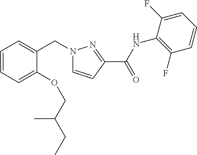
C1=CC=C(OCC(CC)C)C(CN2C=CC(C(NC3=C(F)C=CC=C3F)=O)=N2)=C1
